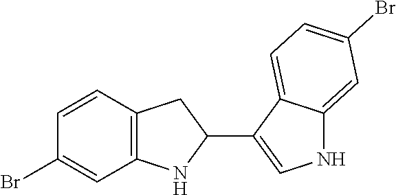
C12=C(C=CC(Br)=C1)CC(C1=CNC3=CC(Br)=CC=C13)N2
